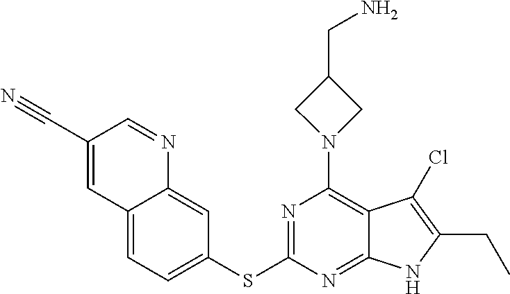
C(C1=CC2=CC=C(SC3=NC(N4CC(CN)C4)=C4C(=N3)NC(CC)=C4Cl)C=C2N=C1)#N
